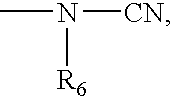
N([R6])(C)[CN]
